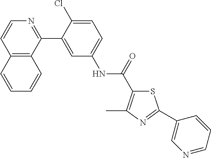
C12=C(C(C3=CC(NC(=O)C4=C(C)N=C(C5=CN=CC=C5)S4)=CC=C3Cl)=NC=C1)C=CC=C2
